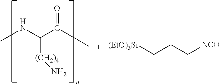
CNC(C(C)=O)[(CH2)4]N.[(EtO)3Si]CCC[NCO]
